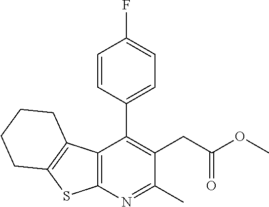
C12=C(N=C(C)C(CC(OC)=O)=C1C1=CC=C(F)C=C1)SC1=C2CCCC1
